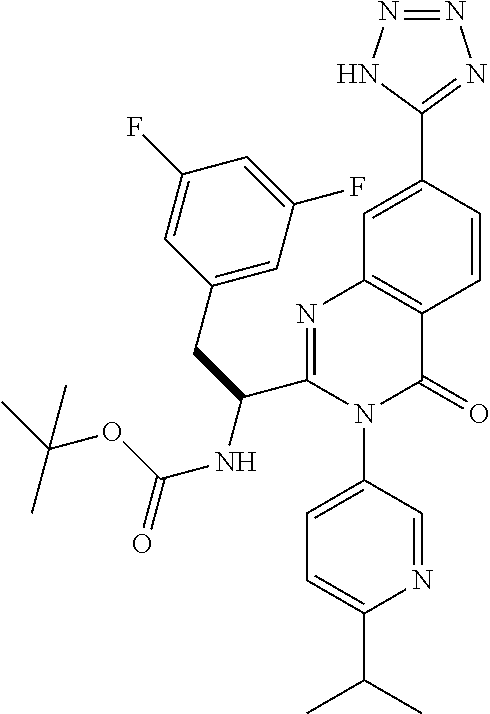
C1=C(C2=NN=NN2)C=CC2=C1N=C(C(CC1=CC(F)=CC(F)=C1)NC(OC(C)(C)C)=O)N(C1=CC=C(C(C)C)N=C1)C2=O
